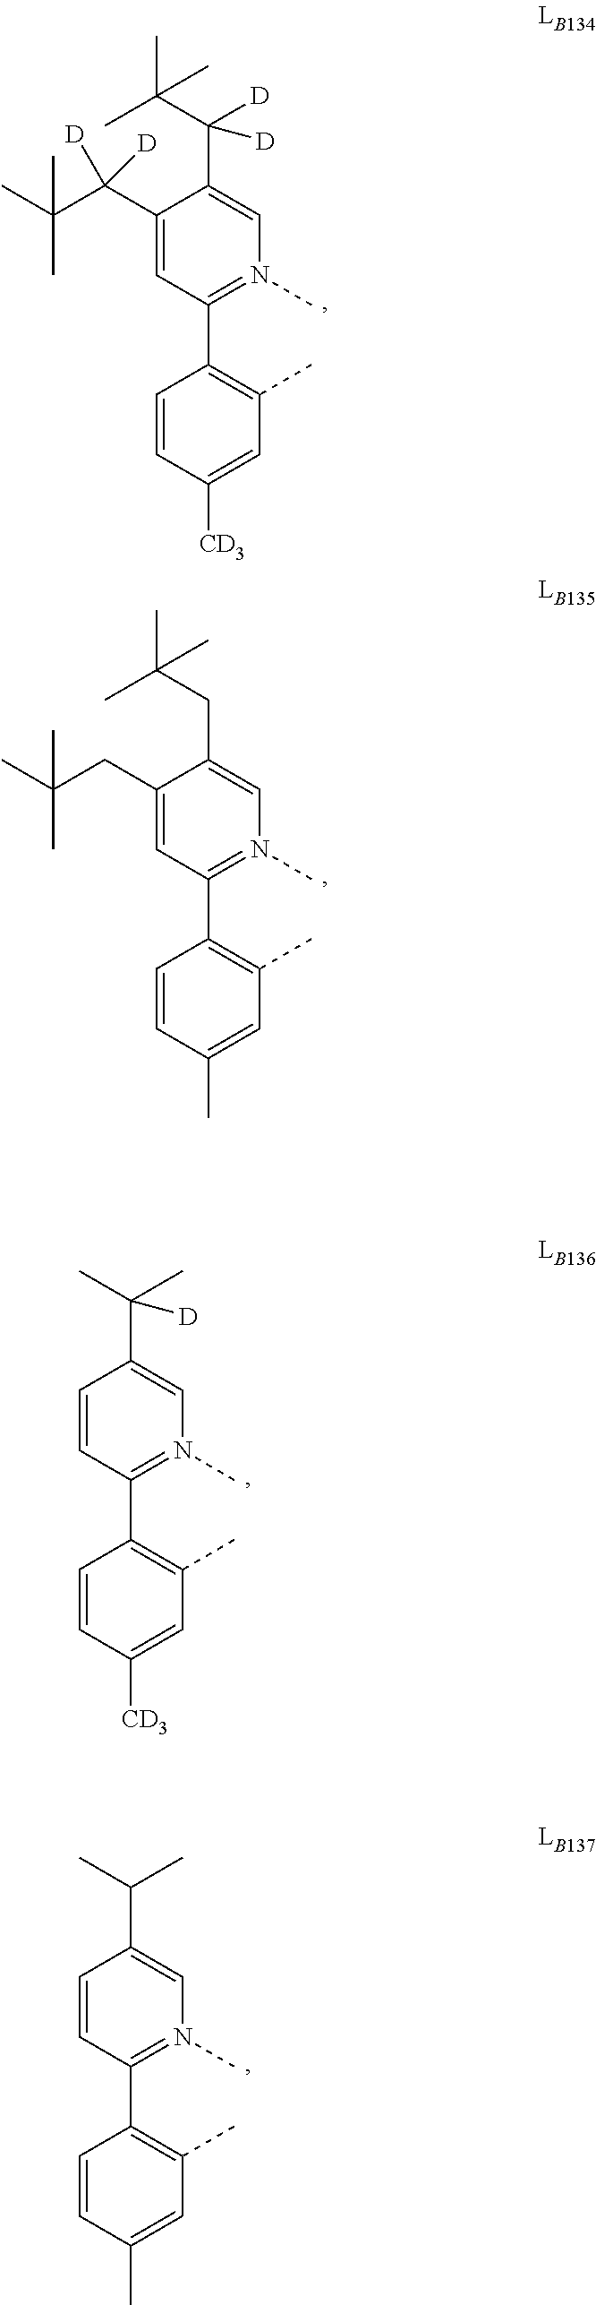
C1(CC(C)(C)C)=CC(C2=C(C)C=C(C)C=C2)=N(C)C=C1CC(C)(C)C.C1(C(C(C)(C)C)([D])[D])=CC(C2=C(C)C=C([CD3])C=C2)=N(C)C=C1C(C(C)(C)C)([D])[D].C1=CC(C2=C(C)C=C([CD3])C=C2)=N(C)C=C1C(C)(C)[D].C1=CC(C2=C(C)C=C(C)C=C2)=N(C)C=C1C(C)C
